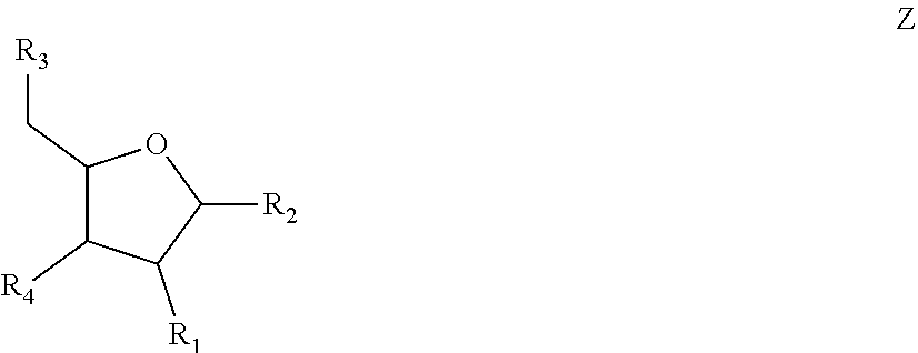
C1(C[R3])C([R4])C([R1])C([R2])O1
